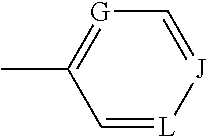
CC1=[G]C=[J][L]=C1
